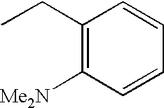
C1(CC)=C([Me2N])C=CC=C1
